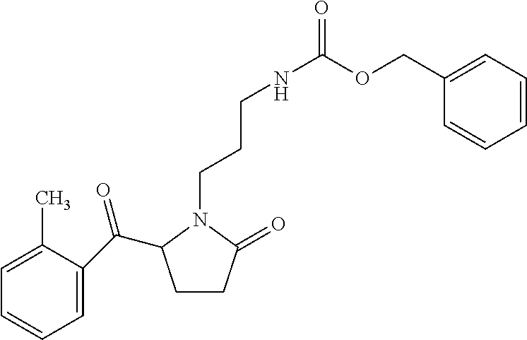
C1(C)=CC=CC=C1C(C1CCC(=O)N1CCCNC(OCC1=CC=CC=C1)=O)=O
